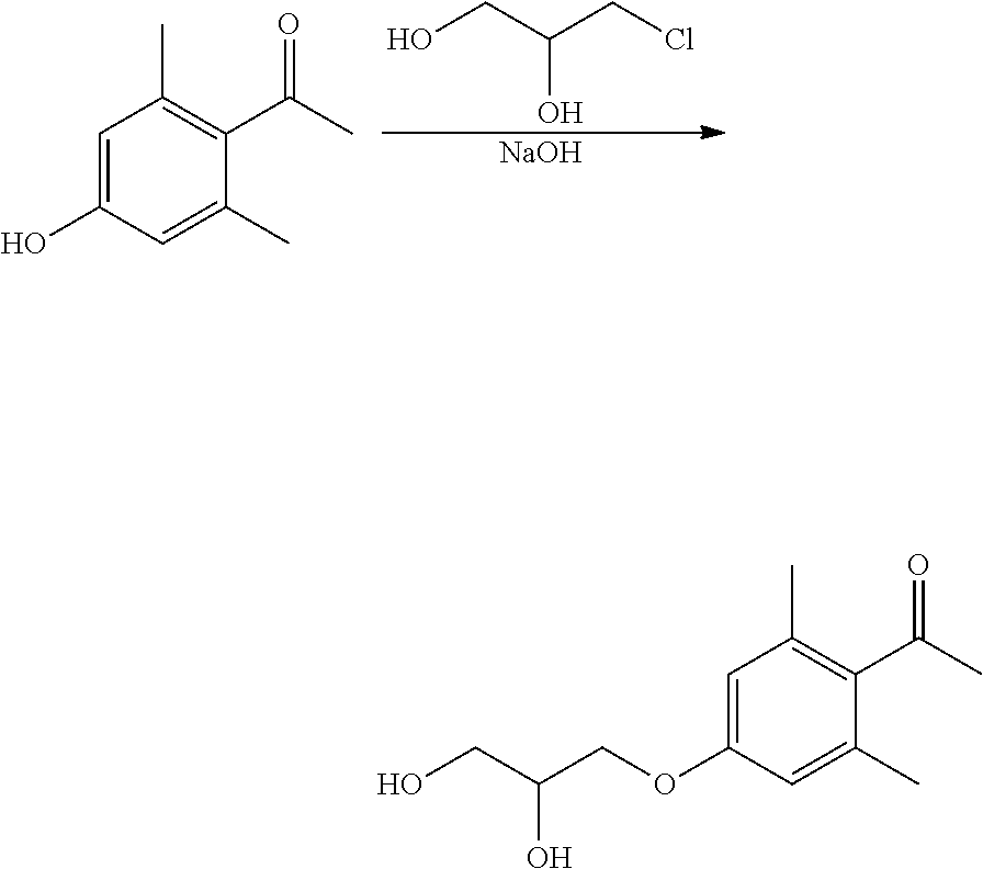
OCC(CCl)O.[NaOH].C1=C(O)C=C(C)C(C(C)=O)=C1C.C1=C(OCC(CO)O)C=C(C)C(C(C)=O)=C1C
